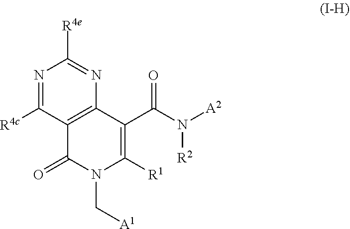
C12=C(C(C(N([A2])[R2])=O)=C([R1])N(C[A1])C1=O)N=C([R4e])N=C2[R4c]
